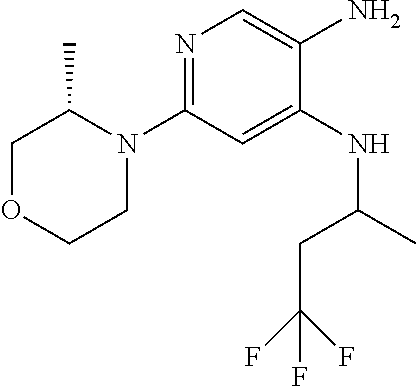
N1=C(N2C(C)COCC2)C=C(NC(CC(F)(F)F)C)C(N)=C1
